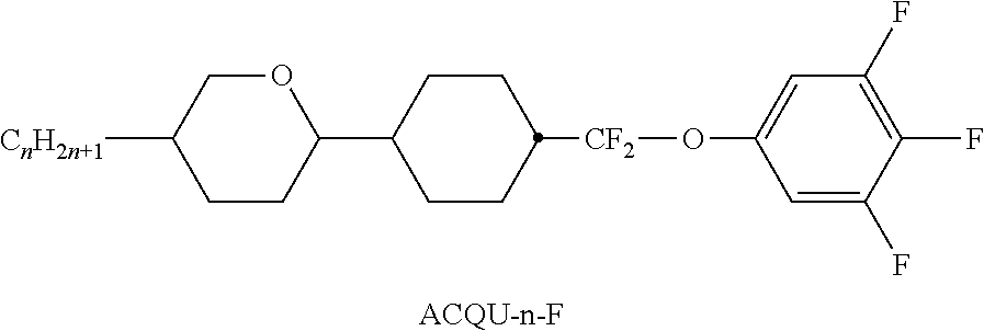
[ACQU-n-F].C1OC(C2CCC([CF2]OC3=CC(F)=C(F)C(F)=C3)CC2)CCC1[CnH2n+1]
